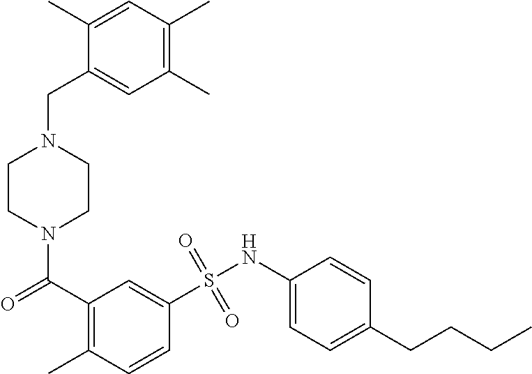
N1(C(=O)C2=C(C)C=CC(S(NC3=CC=C(CCCC)C=C3)(=O)=O)=C2)CCN(CC2=CC(C)=C(C)C=C2C)CC1
